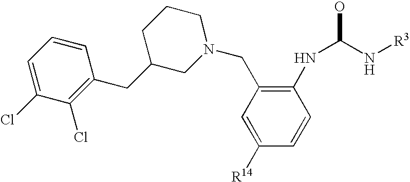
C1([R14])=CC(CN2CCCC(CC3=C(Cl)C(Cl)=CC=C3)C2)=C(NC(N[R3])O)C=C1
